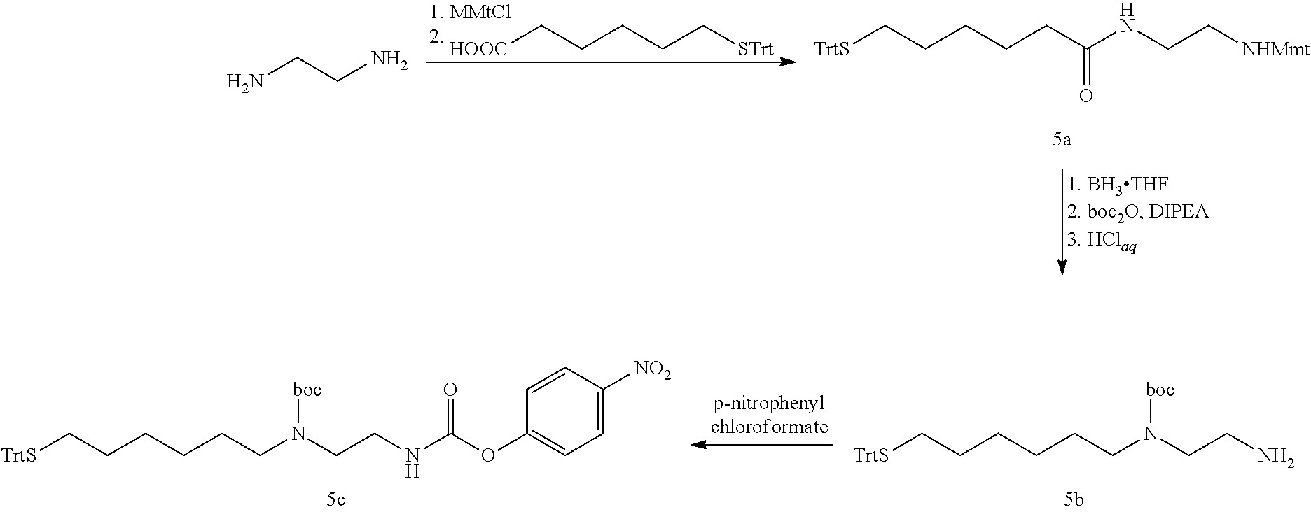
NCCN.[HOOC]CCCCC[STrt].[TrtS]CCCCCC(NCC[NHMmt])=O.[TrtS]CCCCCCN(CCN)[boc].[TrtS]CCCCCCN(CCNC(=O)OC1=CC=C([NO2])C=C1)[boc]
